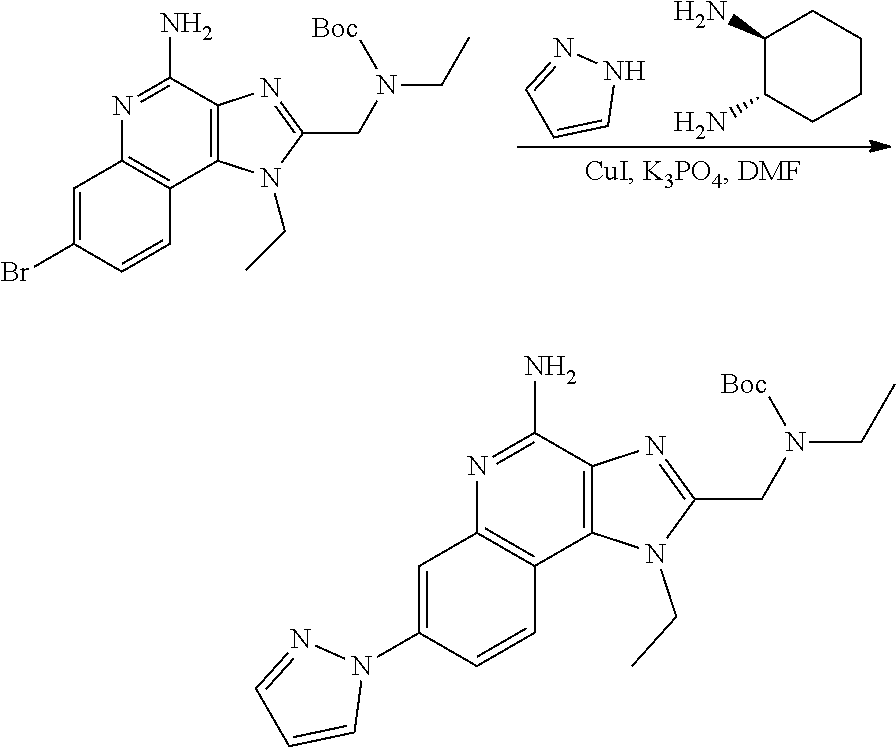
C1(N)C(N)CCCC1.N1N=CC=C1.C12=C(C(N)=NC3=C1C=CC(Br)=C3)N=C(CN(CC)[Boc])N2CC.C12=C(C(N)=NC3=C1C=CC(N1N=CC=C1)=C3)N=C(CN(CC)[Boc])N2CC
